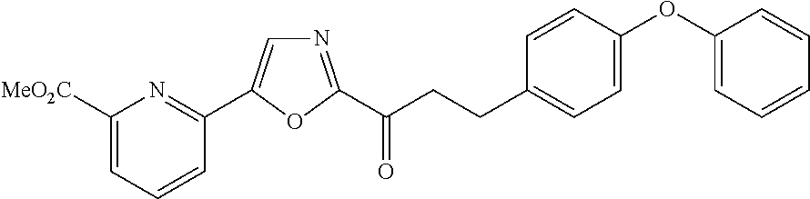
C1([MeO2C])=CC=CC(C2=CN=C(C(CCC3=CC=C(OC4=CC=CC=C4)C=C3)=O)O2)=N1
